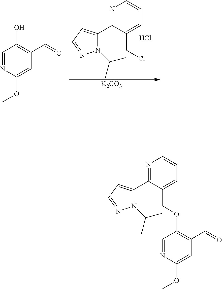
N1=C(C2=CC=NN2C(C)C)C(CCl)=CC=C1.Cl.[K2CO3].C1=NC(OC)=CC(C=O)=C1O.N1=C(C2=CC=NN2C(C)C)C(COC2=C(C=O)C=C(OC)N=C2)=CC=C1
